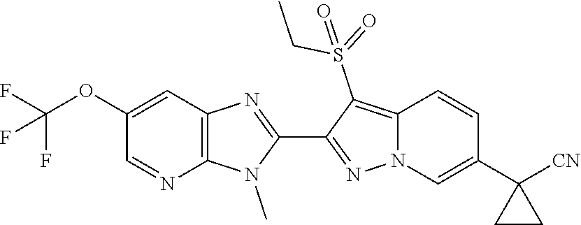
C12=C(C=C(OC(F)(F)F)C=N1)N=C(C1=NN3C(=C1S(CC)(=O)=O)C=CC(C1([CN])CC1)=C3)N2C
